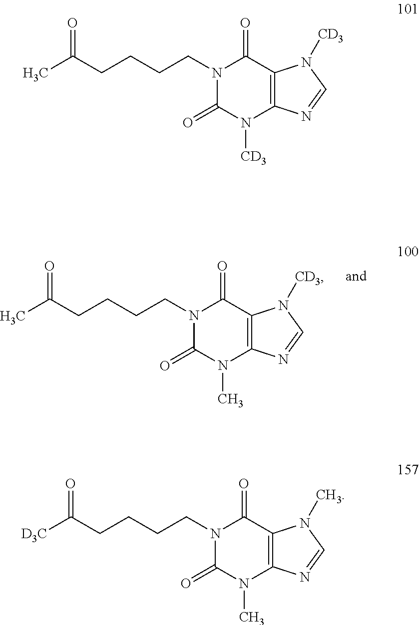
N1(CCCCC(C)=O)C(=O)N(C)C2=C(C1=O)N([CD3])C=N2.N1(CCCCC(C)=O)C(=O)N([CD3])C2=C(C1=O)N([CD3])C=N2.N1(CCCCC([D3C])=O)C(=O)N(C)C2=C(C1=O)N(C)C=N2
